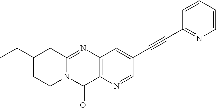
C12=C(N=CC(C#CC3=NC=CC=C3)=C1)C(=O)N1C(=N2)CC(CC)CC1
